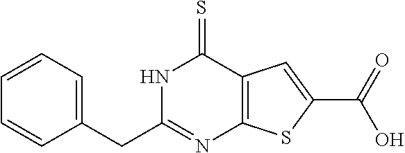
C1(CC2=NC3=C(C(=S)N2)C=C(C(=O)O)S3)=CC=CC=C1
